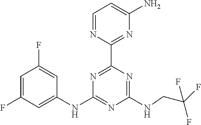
C1=C(F)C=C(NC2=NC(NCC(F)(F)F)=NC(C3=NC(N)=CC=N3)=N2)C=C1F
